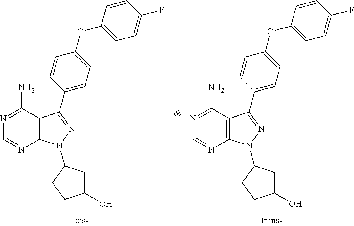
C12=C(N(C3CC(O)CC3)N=C1C1=CC=C(OC3=CC=C(F)C=C3)C=C1)N=CN=C2N.C12=C(N(C3CC(O)CC3)N=C1C1=CC=C(OC3=CC=C(F)C=C3)C=C1)N=CN=C2N
